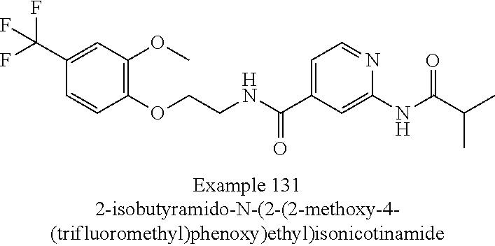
C1(C(F)(F)F)=CC(OC)=C(OCCNC(C2=CC=NC(NC(C(C)C)=O)=C2)=O)C=C1
